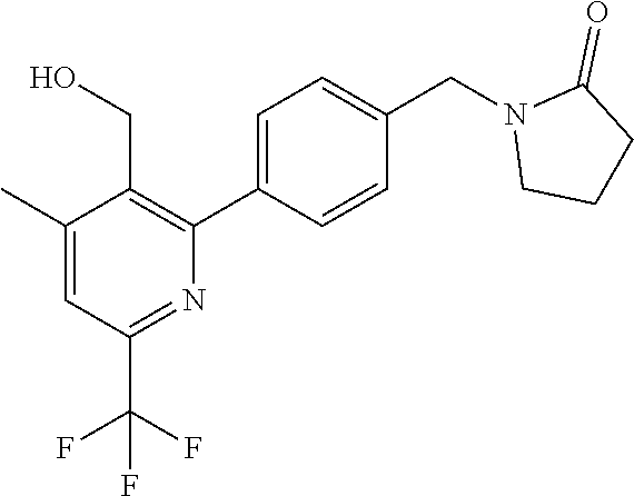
C1(C)=CC(C(F)(F)F)=NC(C2=CC=C(CN3CCCC3=O)C=C2)=C1CO
